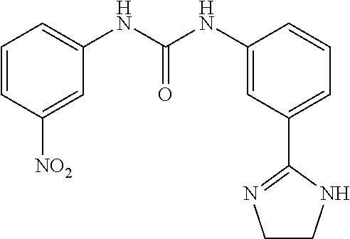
C1=CC([NO2])=CC(NC(NC2=CC(C3=NCCN3)=CC=C2)=O)=C1
